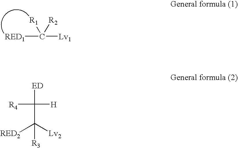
C([Lv1])([RED1])([R2])[R1].[ED]C([H])([R4])C([Lv2])([RED2])[R3]
